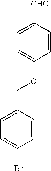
C1=CC(OCC2=CC=C(Br)C=C2)=CC=C1[CHO]
